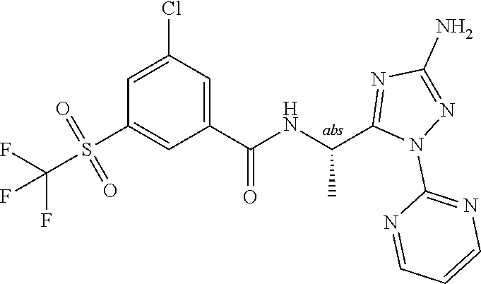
C1=C(Cl)C=C(C(=O)NC(C)C2=NC(N)=NN2C2=NC=CC=N2)C=C1S(=O)(=O)C(F)(F)F
